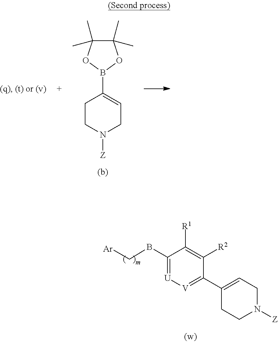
C1(BC[Ar])=[U][V]=C(C2=CCN([Z])CC2)C([R2])=C1[R1].C1CN([Z])CC=C1B1OC(C)(C)C(C)(C)O1
